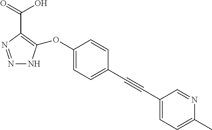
N1=NC(C(O)=O)=C(OC2=CC=C(C#CC3=CC=C(C)N=C3)C=C2)N1
